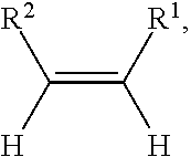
C(=C([R1])[H])([H])[R2]
